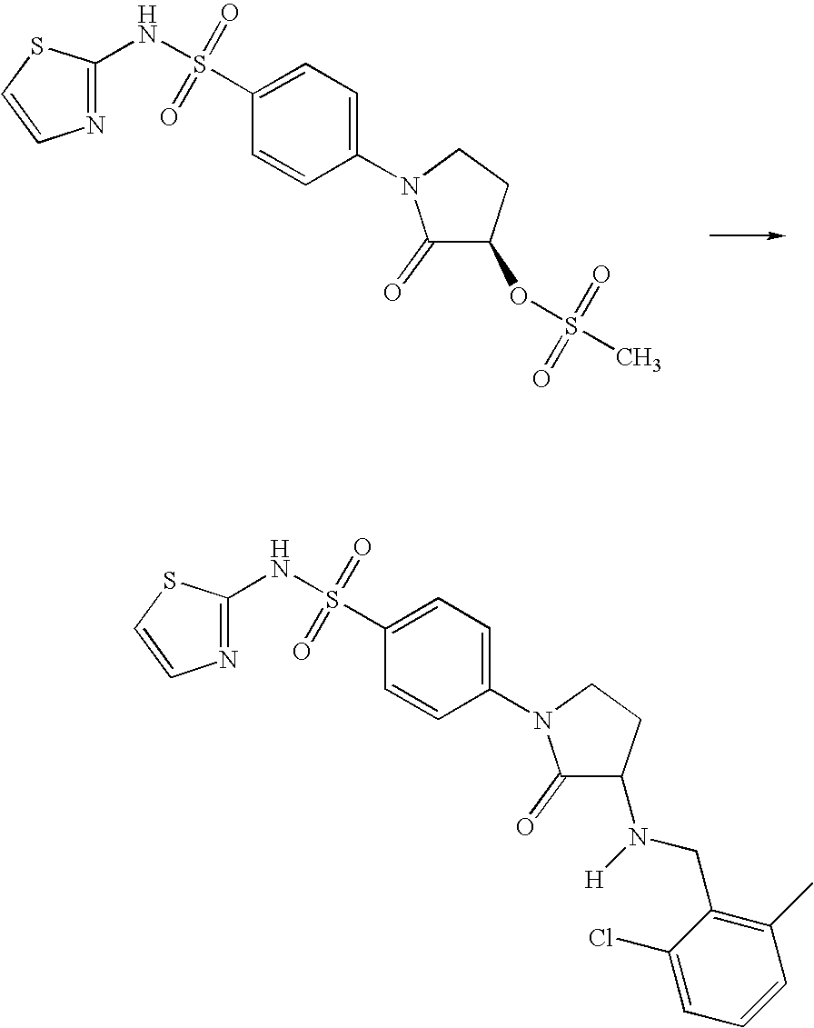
O=S(C1=CC=C(N2C(=O)C(OS(C)(=O)=O)CC2)C=C1)(NC1=NC=CS1)=O.O=S(C1=CC=C(N2C(=O)C(N(CC3=C(C)C=CC=C3Cl)[H])CC2)C=C1)(NC1=NC=CS1)=O
